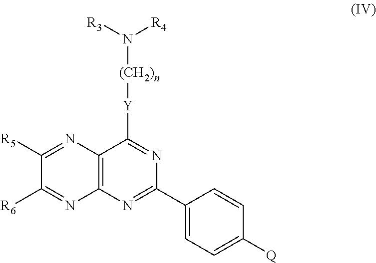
C1([R5])=NC2=C(N=C1[R6])N=C(C1=CC=C([Q])C=C1)N=C2[Y][(CH2)n]N([R3])[R4]
